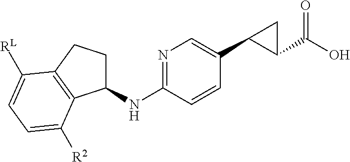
C1(NC2=NC=C(C3C(C(O)=O)C3)C=C2)CCC2=C1C([R2])=CC=C2[RL]
